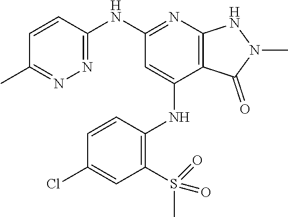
C1(NC2=NC3=C(C(NC4=C(S(C)(=O)=O)C=C(Cl)C=C4)=C2)C(=O)N(C)N3)=NN=C(C)C=C1
